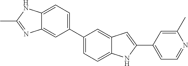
C12=CC=C(C3=CC=C4C(=C3)C=C(C3=CC=NC(C)=C3)N4)C=C1N=C(C)N2
